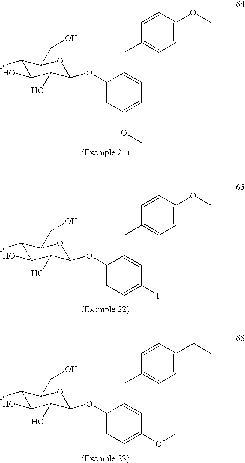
C1(F)C(O)C(O)C(OC2=CC(OC)=CC=C2CC2=CC=C(OC)C=C2)OC1CO.C1(F)C(O)C(O)C(OC2=CC=C(F)C=C2CC2=CC=C(OC)C=C2)OC1CO.C1(F)C(O)C(O)C(OC2=CC=C(OC)C=C2CC2=CC=C(CC)C=C2)OC1CO
